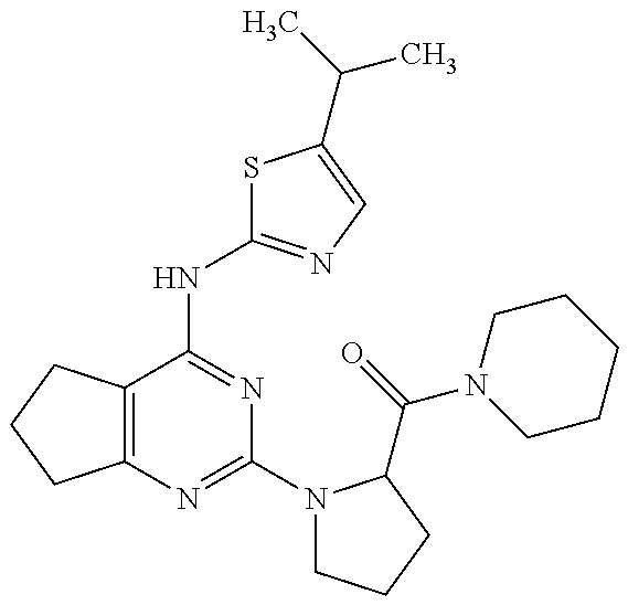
C12=C(C(NC3=NC=C(C(C)C)S3)=NC(N3CCCC3C(=O)N3CCCCC3)=N1)CCC2
